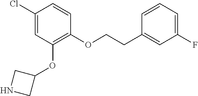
C1(Cl)=CC(OC2CNC2)=C(OCCC2=CC(F)=CC=C2)C=C1
